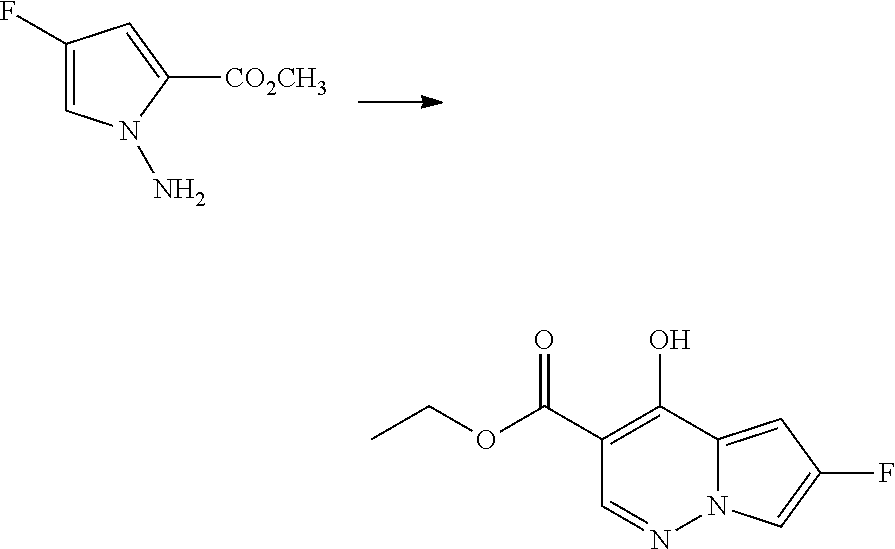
C1(F)=CN(N)C([CO2CH3])=C1.OC1=C(C(=O)OCC)C=NN2C1=CC(F)=C2
